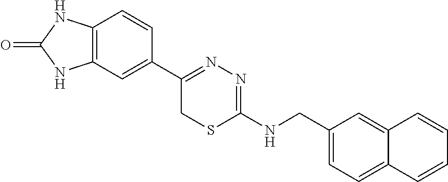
C12=C(C=C(C3=NN=C(NCC4=CC=C5C(=C4)C=CC=C5)SC3)C=C1)NC(=O)N2
